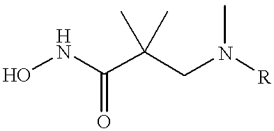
ONC(C(CN([R])C)(C)C)=O
